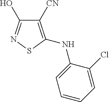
C1([CN])=C(NC2=CC=CC=C2Cl)SN=C1O
